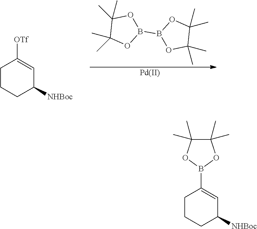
C1CCC([NHBoc])C=C1B1OC(C)(C)C(C)(C)O1.C1CCC([NHBoc])C=C1[OTf].B1(B2OC(C)(C)C(C)(C)O2)OC(C)(C)C(C)(C)O1.[Pd]
